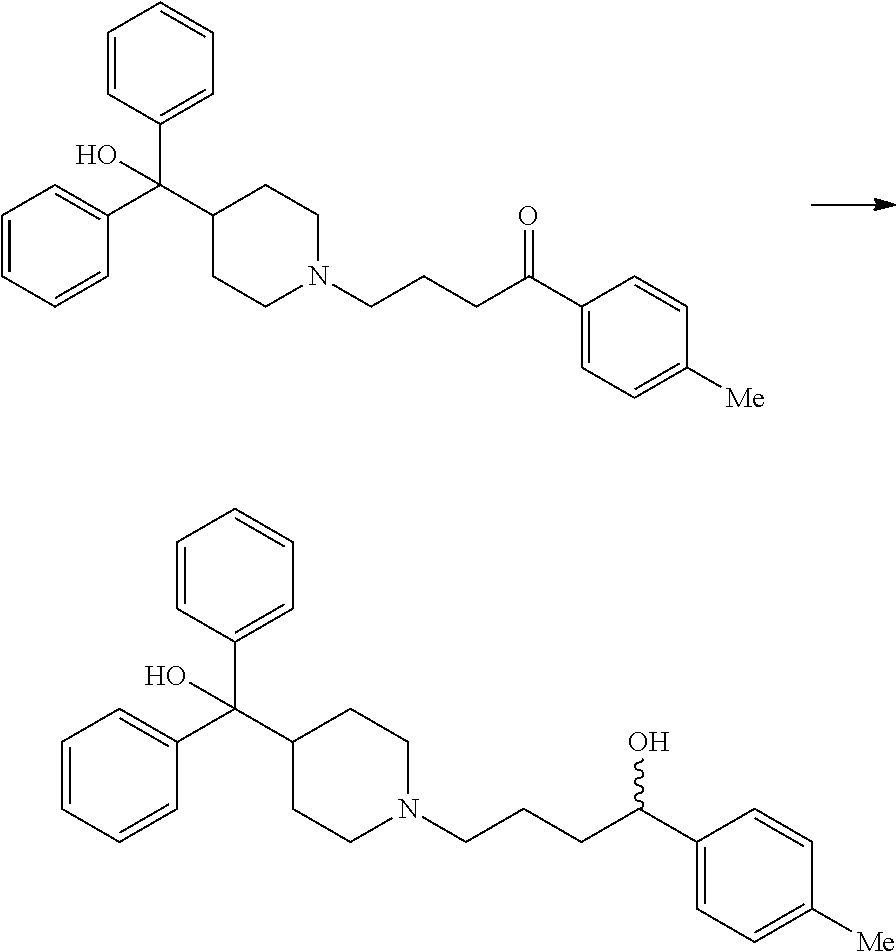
C1=CC(C(C2CCN(CCCC(C3=CC=C([Me])C=C3)=O)CC2)(C2=CC=CC=C2)O)=CC=C1.C1=CC(C(C2CCN(CCCC(C3=CC=C([Me])C=C3)O)CC2)(C2=CC=CC=C2)O)=CC=C1
